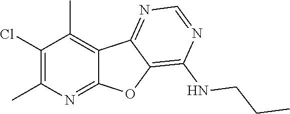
C1(Cl)=C(C)N=C2C(=C1C)C1=NC=NC(NCCC)=C1O2
